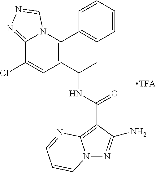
C1(C(NC(C2=C3N(N=C2N)C=CC=N3)=O)C)=C(C2=CC=CC=C2)N2C(=NN=C2)C(Cl)=C1
